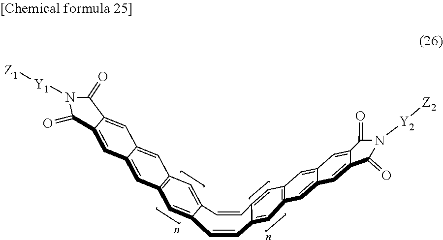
C1=CC2=CC3=C(C=C2C=CC2=CC4=C(C=C12)C=C1C(=C4)C=C2C(=C1)C(=O)N([Y1][Z1])C2=O)C=C1C(=C3)C=C2C(=C1)C(=O)N([Y2][Z2])C2=O
